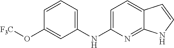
C1=CC=C(NC2=CC=C3C(=N2)NC=C3)C=C1O[F3C]
